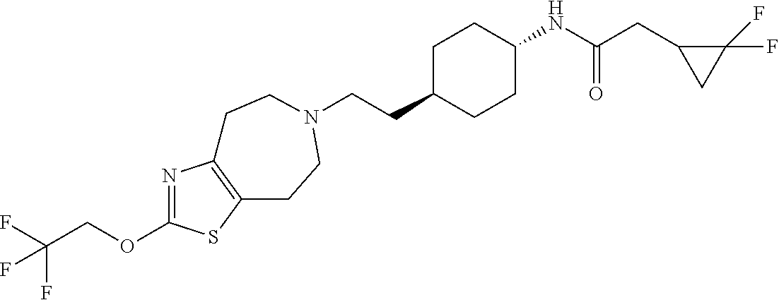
C(CC1CCC(NC(CC2CC2(F)F)=O)CC1)N1CCC2=C(N=C(OCC(F)(F)F)S2)CC1
